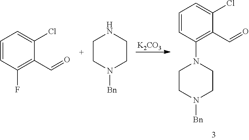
C1CN([Bn])CCN1.[K2CO3].C1CN([Bn])CCN1C1=C(C=O)C(Cl)=CC=C1.C1=CC(F)=C(C=O)C(Cl)=C1
